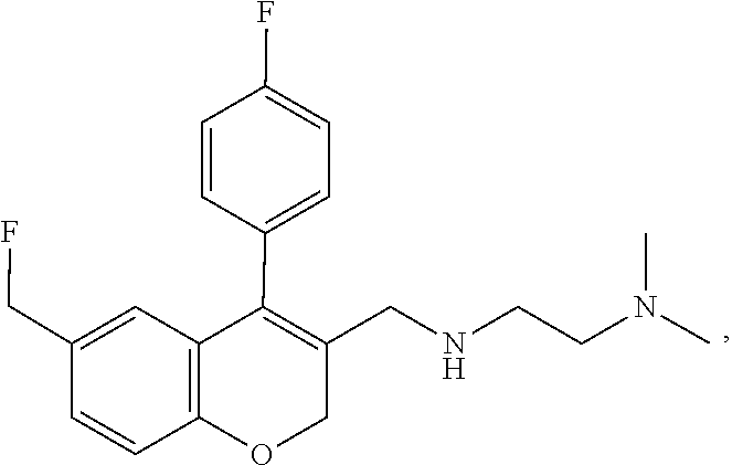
CN(C)CCNCC1=C(C2=CC=C(F)C=C2)C2=C(C=CC(CF)=C2)OC1
